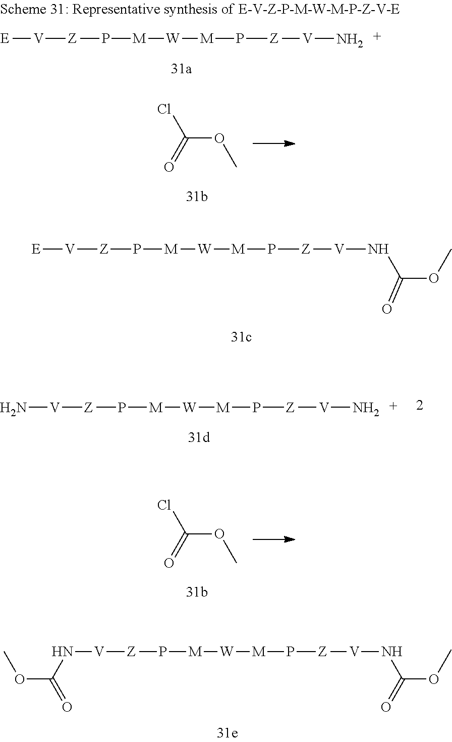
[E][V][Z]P[M][W][M]P[Z][V]NC(OC)=O.N([V][Z]P[M][W][M]P[Z][V]NC(=O)OC)C(OC)=O.C(OC)(=O)Cl.C(OC)(=O)Cl.[E][V][Z]P[M][W][M]P[Z][V]N.N[V][Z]P[M][W][M]P[Z][V]N
